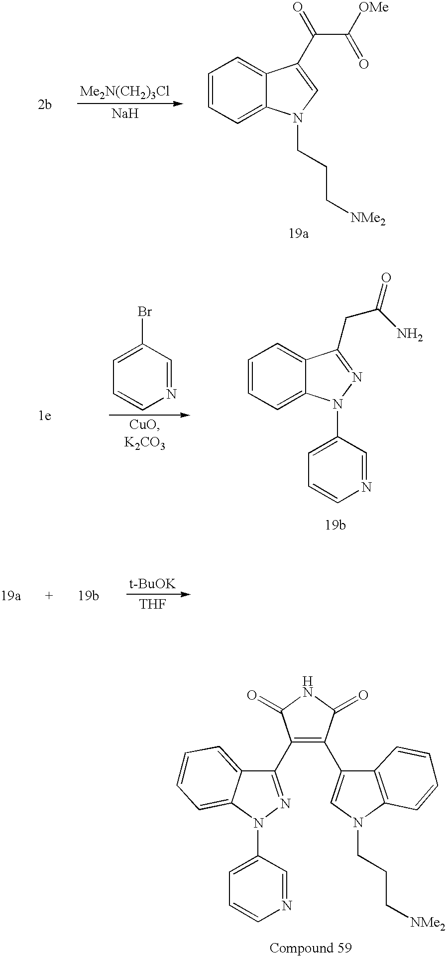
C1=CC=C2C(=C1)C(C(=O)C([OMe])=O)=CN2CCC[NMe2].[Me2N(CH2)3Cl].[Na].C1=C(Br)C=NC=C1.C1=CC=C2C(=C1)C(CC(=O)N)=NN2C1=CC=CN=C1.[THF].[t-BuOK].C12=C(N(CCC[NMe2])C=C1C1=C(C3=NN(C4=CC=CN=C4)C4=CC=CC=C34)C(=O)NC1=O)C=CC=C2
